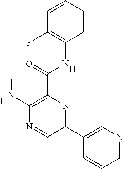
C1=NC=C(C2=NC(C(=O)NC3=C(F)C=CC=C3)=C(N[H])N=C2)C=C1.[H].[H]
